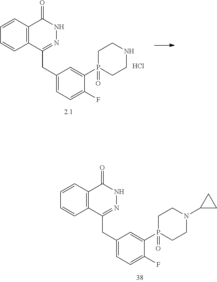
C12=C(C=CC=C1)C(=O)NN=C2CC1=CC=C(F)C(P2(=O)CCNCC2)=C1.Cl.C12=C(C=CC=C1)C(=O)NN=C2CC1=CC=C(F)C(P2(=O)CCN(C3CC3)CC2)=C1
